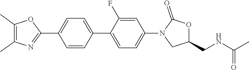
C1(C)=C(C)N=C(C2=CC=C(C3=CC=C(N4CC(CNC(C)=O)OC4=O)C=C3F)C=C2)O1
